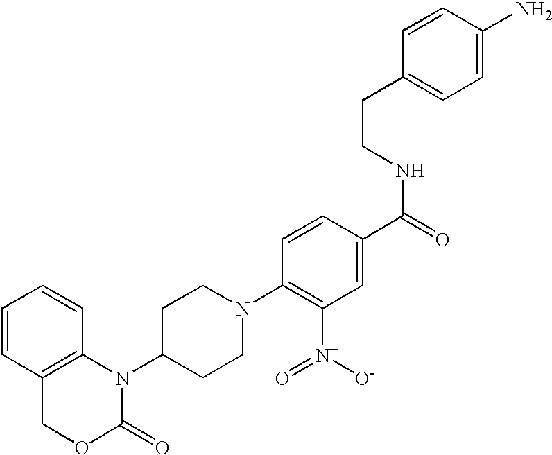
C1=CC2=C(C=C1)N(C1CCN(C3=C([N+](=O)[O-])C=C(C(NCCC4=CC=C(N)C=C4)=O)C=C3)CC1)C(=O)OC2
